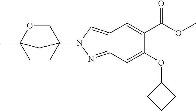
C1CC2(N3N=C4C(=C3)C=C(C(OC)=O)C(OC3CCC3)=C4)COC1(C)C2
